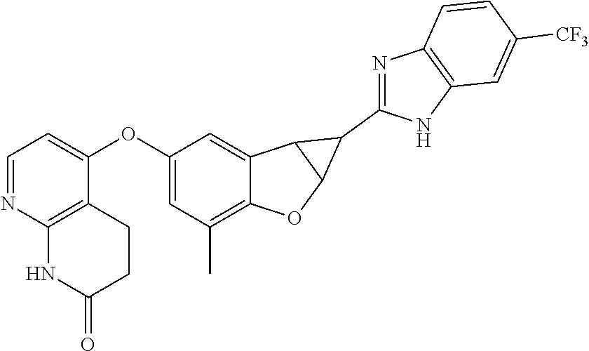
C1(OC2=CC=NC3=C2CCC(=O)N3)=CC(C)=C2C(=C1)C1C(O2)C1C1=NC2=C(N1)C=C([CF3])C=C2
